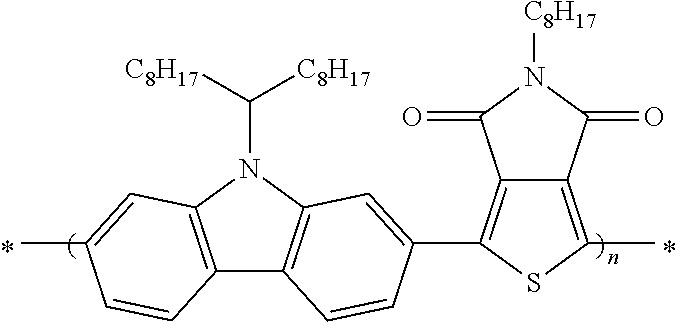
C12=C(C3=CC4=C(C5=C(N4C([C8H17])[C8H17])C=C(C)C=C5)C=C3)SC(C)=C1C(=O)N([C8H17])C2=O
